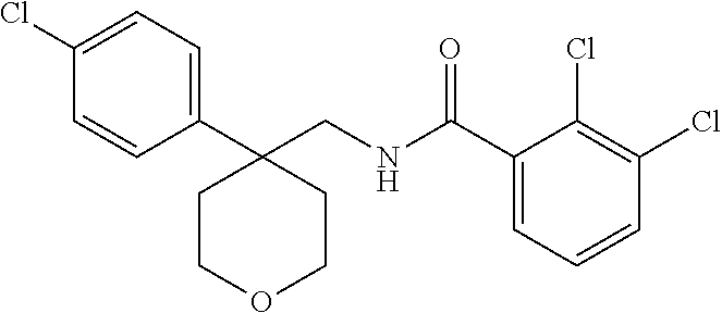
C1(Cl)=CC=C(C2(CNC(C3=CC=CC(Cl)=C3Cl)=O)CCOCC2)C=C1
